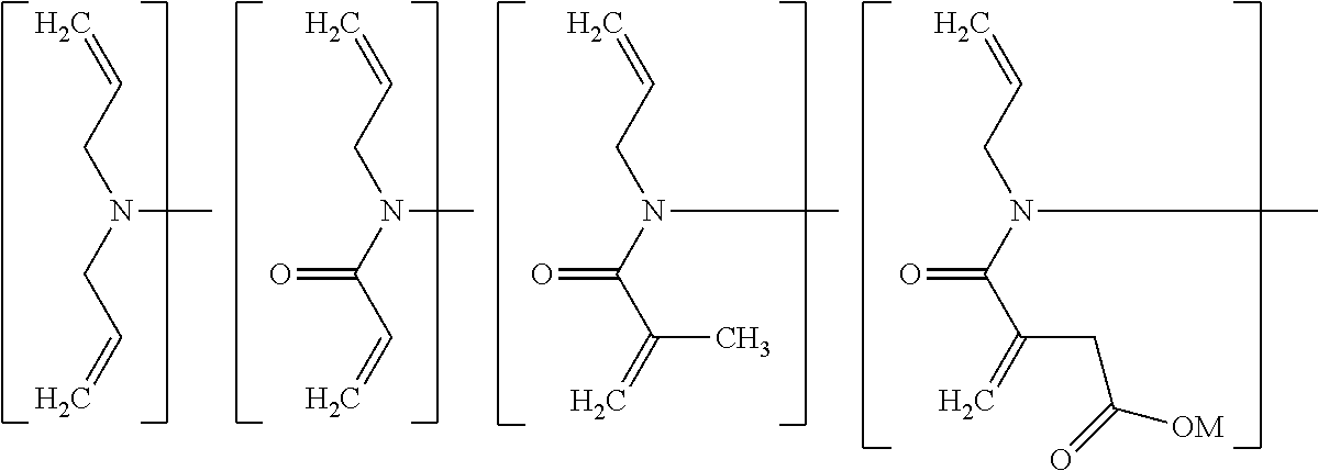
C=CCN(CC=C)C.C=CCN(C(C=C)=O)C.C=CCN(C(C(=C)C)=O)C.C=CCN(C(C(=C)CC(=O)[OM])=O)C
